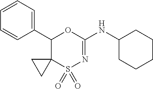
C1=CC=C(C2OC(NC3CCCCC3)=NS(=O)(=O)C23CC3)C=C1
